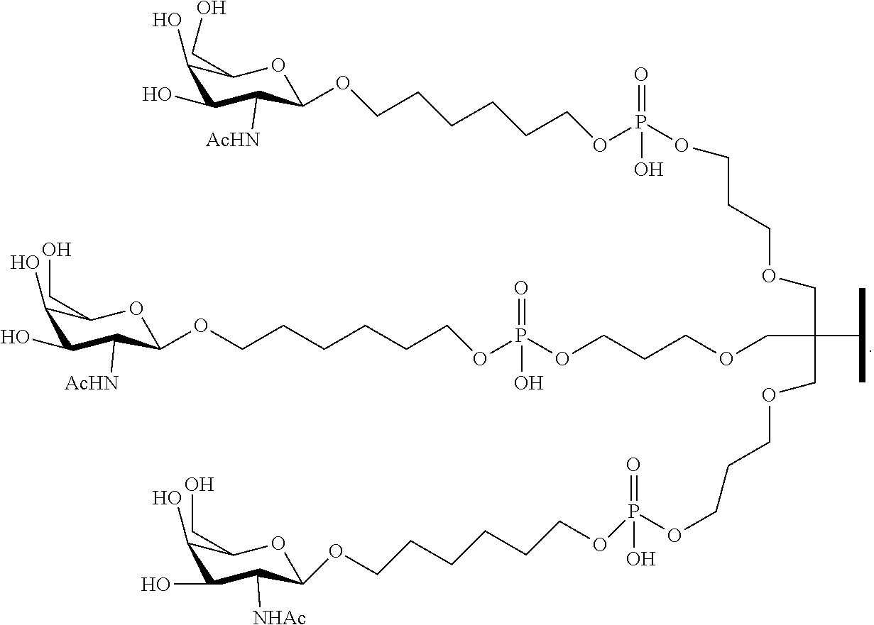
C1(O)C(O)C([AcHN])C(OCCCCCCOP(=O)(OCCCOCC(COCCCOP(OCCCCCCOC2C([AcHN])C(O)C(O)C(CO)O2)(=O)O)(COCCCOP(OCCCCCCOC2C([NHAc])C(O)C(O)C(CO)O2)(O)=O)C(C)C)O)OC1CO
